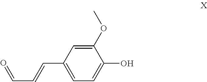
C1(OC)=CC(C=CC=O)=CC=C1O
